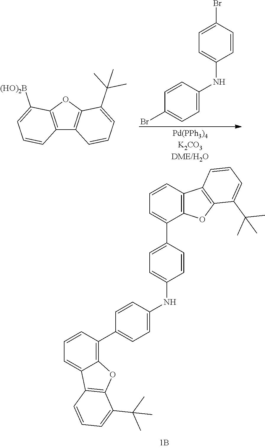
C12=CC=CC(C3=CC=C(NC4=CC=C(C5=CC=CC6=C5OC5=C6C=CC=C5C(C)(C)C)C=C4)C=C3)=C1OC1=C2C=CC=C1C(C)(C)C.C12=C(OC3=C1C=CC=C3C(C)(C)C)C([(HO)2B])=CC=C2.C1=C(NC2=CC=C(Br)C=C2)C=CC(Br)=C1
